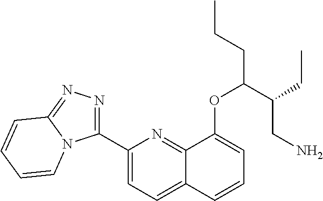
C1(C2=NN=C3N2C=CC=C3)=CC=C2C(=N1)C(OC(C(CC)CN)CCC)=CC=C2
